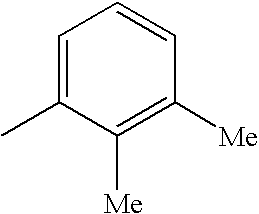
C1=C(C)C([Me])=C([Me])C=C1
